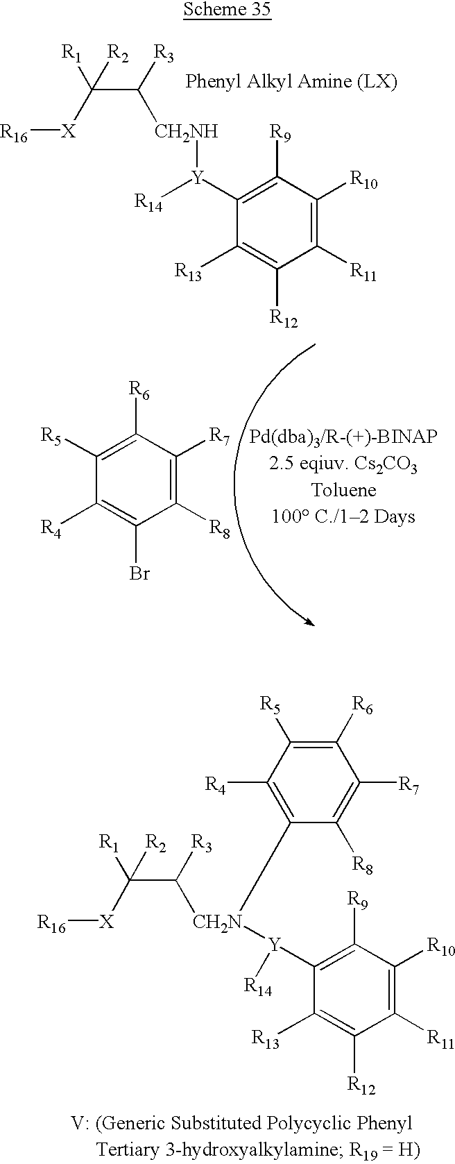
[R1]C([R2])([X][R16])C([R3])[CH2NH][Y]([R14])C1=C([R9])C([R10])=C([R11])C([R12])=C1[R13].C1([R5])=C([R6])C([R7])=C([R8])C(Br)=C1[R4].[R1]C([R2])([X][R16])C([R3])[CH2N]([Y](C1=C([R9])C([R10])=C([R11])C([R12])=C1[R13])[R14])C1=C([R4])C([R5])=C([R6])C([R7])=C1[R8]
